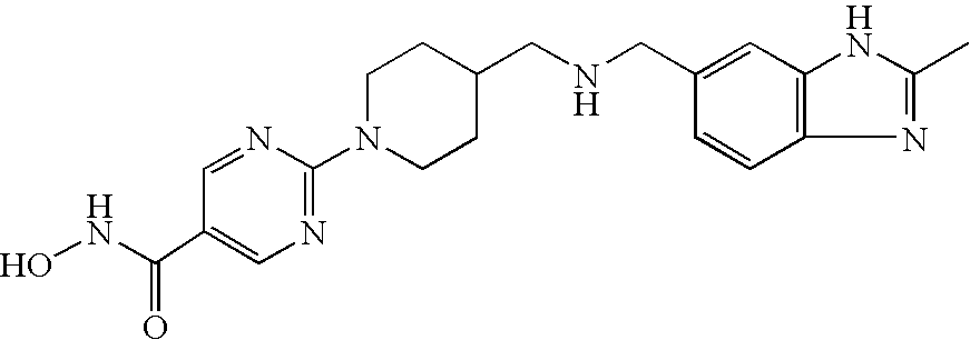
C1(N2CCC(CNCC3=CC4=C(C=C3)N=C(C)N4)CC2)=NC=C(C(NO)=O)C=N1
